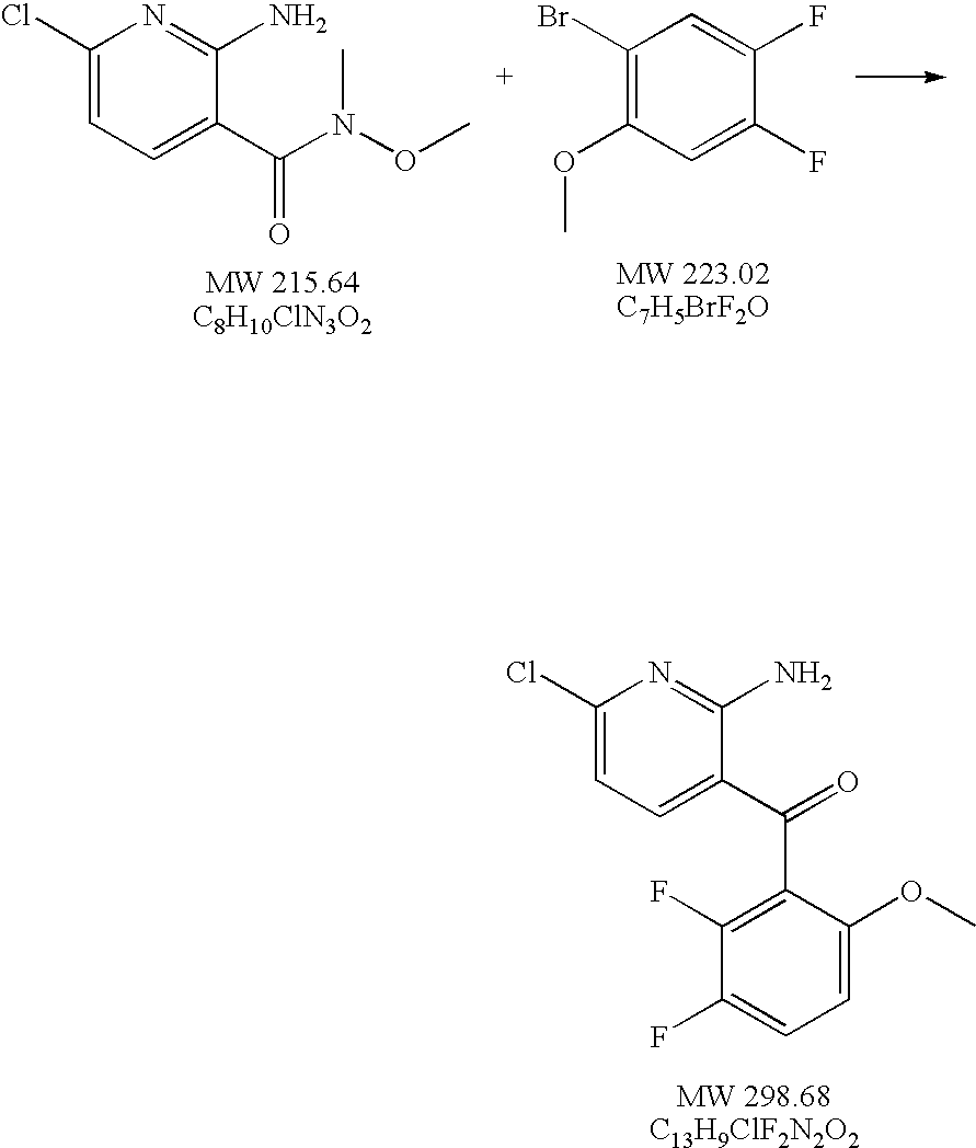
C1(Cl)=CC=C(C(=O)C2=C(F)C(F)=CC=C2OC)C(N)=N1.C1(Cl)=CC=C(C(N(C)OC)=O)C(N)=N1.C1(Br)=C(OC)C=C(F)C(F)=C1
